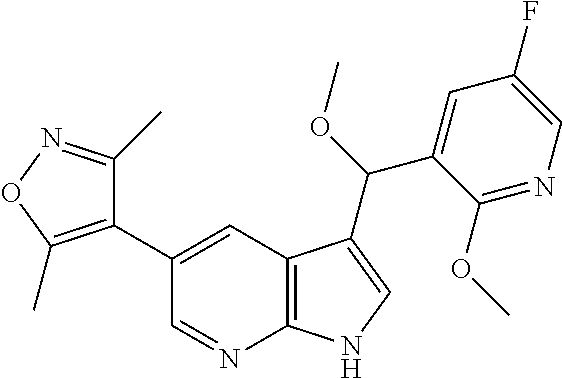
C1(C)=NOC(C)=C1C1=CC2=C(N=C1)NC=C2C(C1=CC(F)=CN=C1OC)OC
